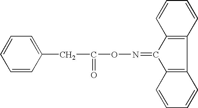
C12=C(C(=NOC(CC3=CC=CC=C3)=O)C3=C1C=CC=C3)C=CC=C2
